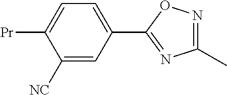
C1([NC])=CC(C2=NC(C)=NO2)=CC=C1[Pr]
